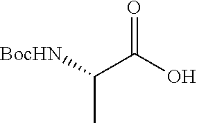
[BocHN]C(C)C(=O)O
